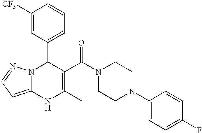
C1([CF3])=CC(C2N3C(=CC=N3)NC(C)=C2C(N2CCN(C3=CC=C(F)C=C3)CC2)=O)=CC=C1
